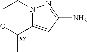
N12N=C(N)C=C1C(C)OCC2
